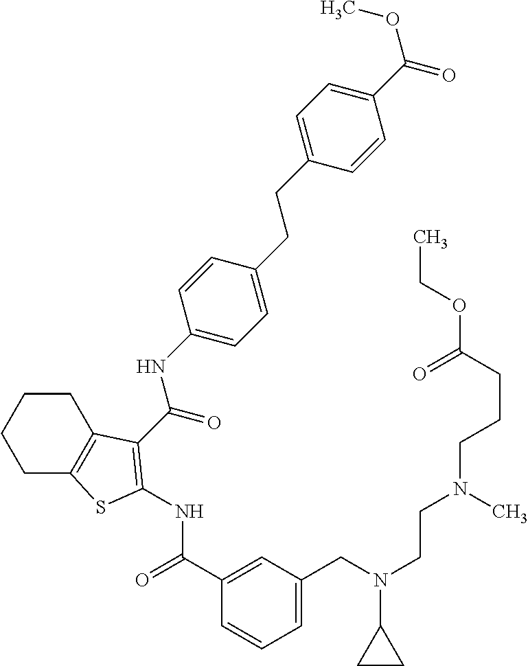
C1(C(=O)NC2=C(C(=O)NC3=CC=C(CCC4=CC=C(C(OC)=O)C=C4)C=C3)C3=C(CCCC3)S2)=CC(CN(CCN(CCCC(OCC)=O)C)C2CC2)=CC=C1
